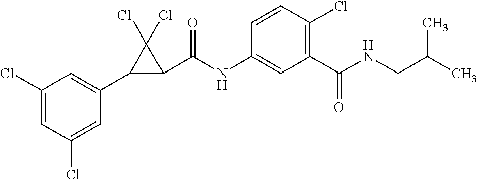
C1(Cl)=CC(Cl)=CC(C2C(C(NC3=CC(C(NCC(C)C)=O)=C(Cl)C=C3)=O)C2(Cl)Cl)=C1
